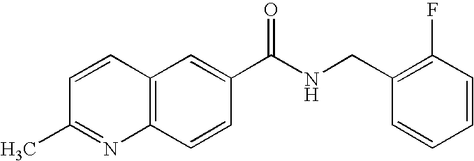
C1=CC(C)=NC2=C1C=C(C(NCC1=C(F)C=CC=C1)=O)C=C2
